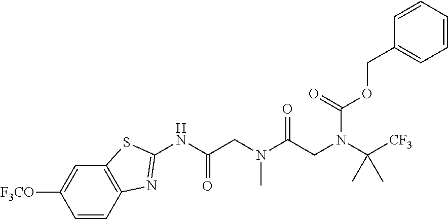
C12=C(C=C([F3CO])C=C1)SC(NC(CN(C(CN(C([CF3])(C)C)C(=O)OCC1=CC=CC=C1)=O)C)=O)=N2
